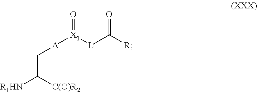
C(C([R1HN])[C(O)R2])[A][X1]([L]C([R])=O)=O
